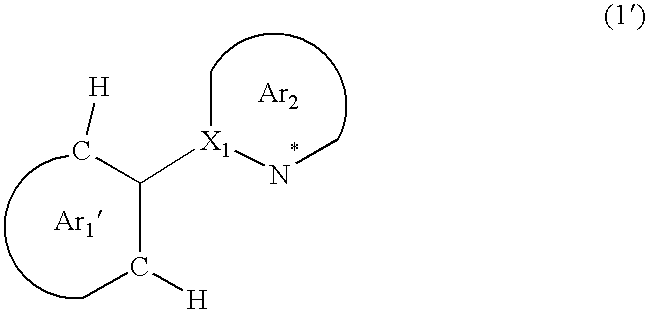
C(C([H])C)(C[H])[X1](C)NC.[Ar2].[Ar1]
